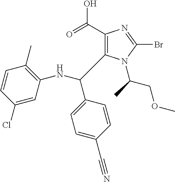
C1(C(O)=O)=C(C(C2=CC=C(C#N)C=C2)NC2=C(C)C=CC(Cl)=C2)N(C(COC)C)C(Br)=N1
